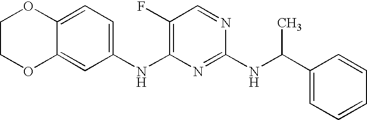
C1COC2=CC(NC3=C(F)C=NC(NC(C4=CC=CC=C4)C)=N3)=CC=C2O1
